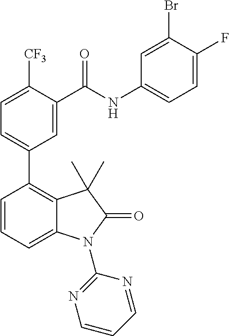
C1=C([CF3])C(C(NC2=CC=C(F)C(Br)=C2)=O)=CC(C2=C3C(=CC=C2)N(C2=NC=CC=N2)C(=O)C3(C)C)=C1
